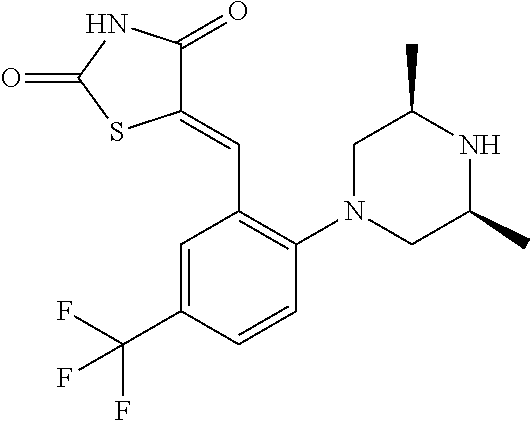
C1=C(C(F)(F)F)C=CC(N2CC(C)NC(C)C2)=C1C=C1C(=O)NC(=O)S1
